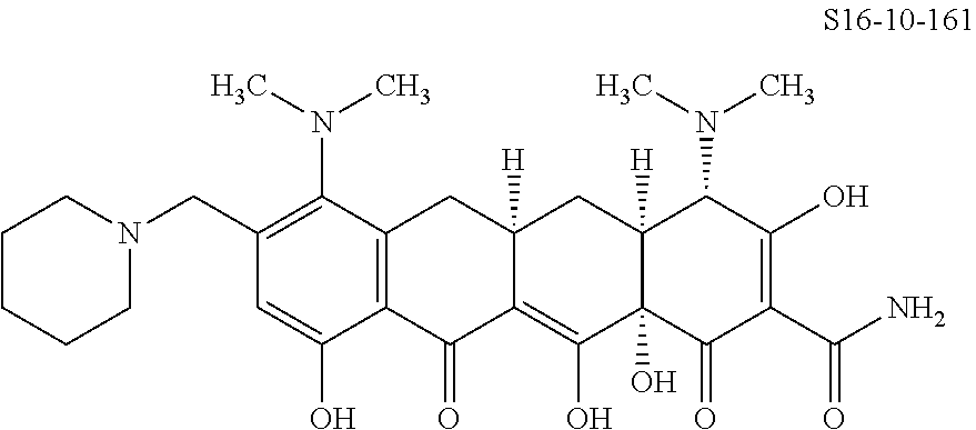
C1(CN2CCCCC2)=C(N(C)C)C2=C(C(O)=C1)C(=O)C1=C(O)C3(O)C([H])(CC1([H])C2)C(N(C)C)C(O)=C(C(N)=O)C3=O
